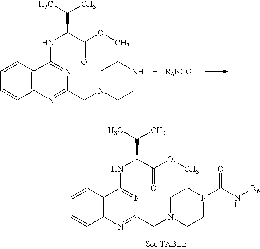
C1=CC2=C(C=C1)C(NC(C(C)C)C(OC)=O)=NC(CN1CCNCC1)=N2.C1=CC2=C(C=C1)C(NC(C(C)C)C(OC)=O)=NC(CN1CCN(C(N[R6])=O)CC1)=N2
